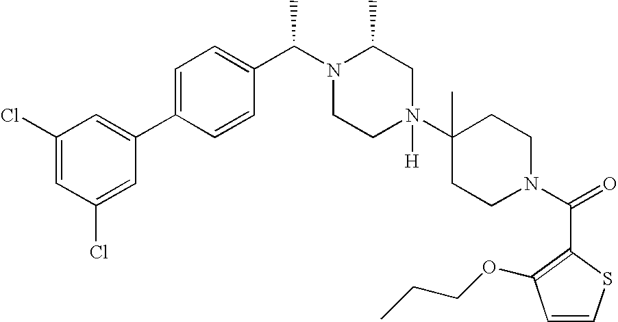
ClC1=CC(Cl)=CC(C2=CC=C(C(N3CCN(C4(C)CCN(C(C5=C(OCCC)C=CS5)=O)CC4)([H])CC3C)C)C=C2)=C1
